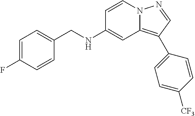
C1=CN2C(=C(C3=CC=C([CF3])C=C3)C=N2)C=C1NCC1=CC=C(F)C=C1
